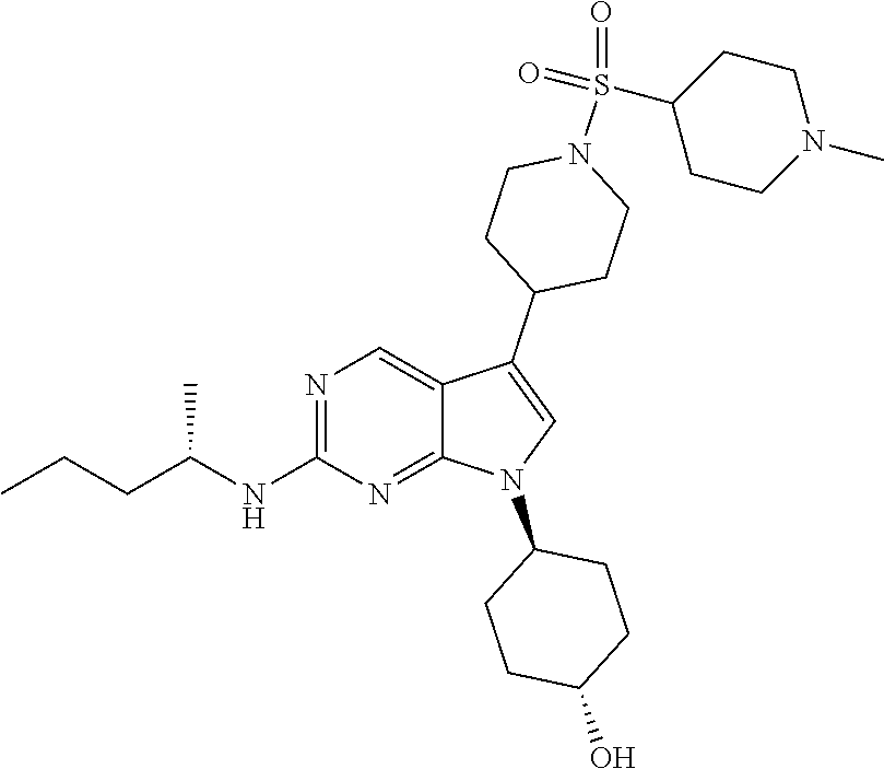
N1=C(NC(CCC)C)N=C2C(=C1)C(C1CCN(S(C3CCN(C)CC3)(=O)=O)CC1)=CN2C1CCC(O)CC1
